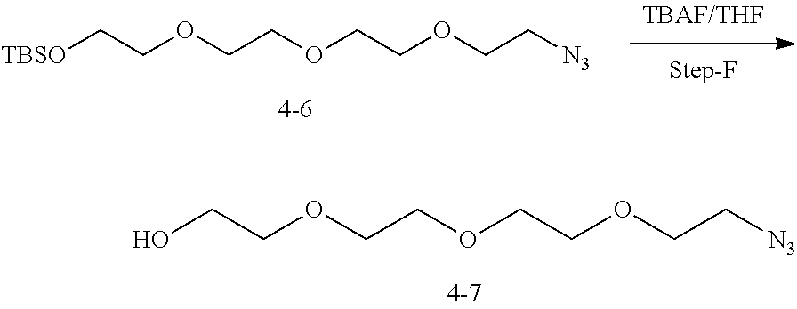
OCCOCCOCCOCC[N3].[TBSO]CCOCCOCCOCC[N3]
